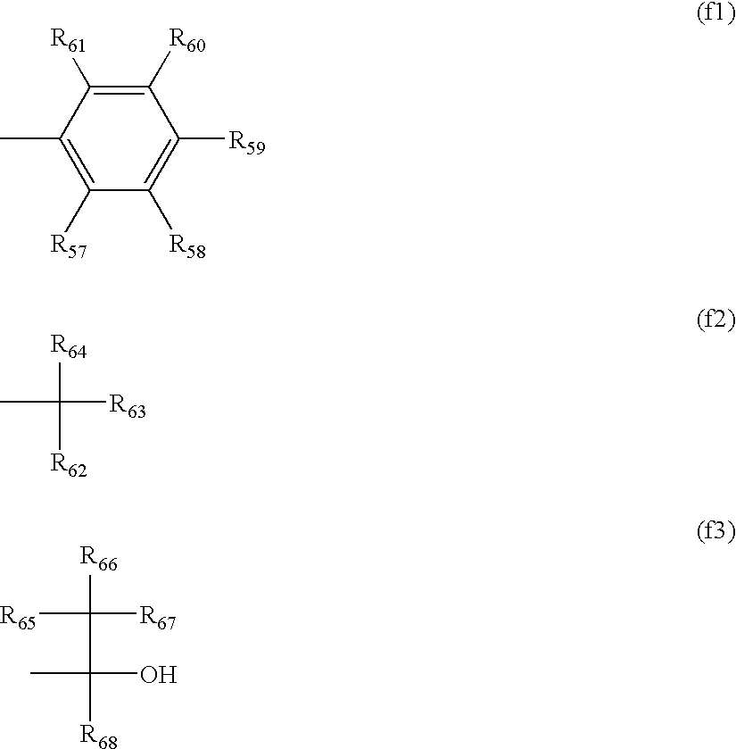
C1([R59])=C([R58])C([R57])=C(C)C([R61])=C1[R60].CC([R64])([R62])[R63].[R65]C([R66])([R67])C(O)([R68])C
